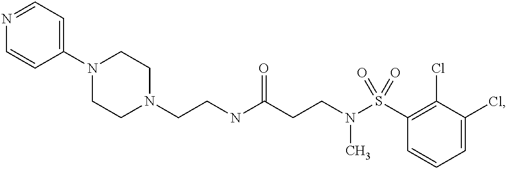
C(NC(CCN(S(C1=C(Cl)C(Cl)=CC=C1)(=O)=O)C)=O)CN1CCN(C2=CC=NC=C2)CC1
